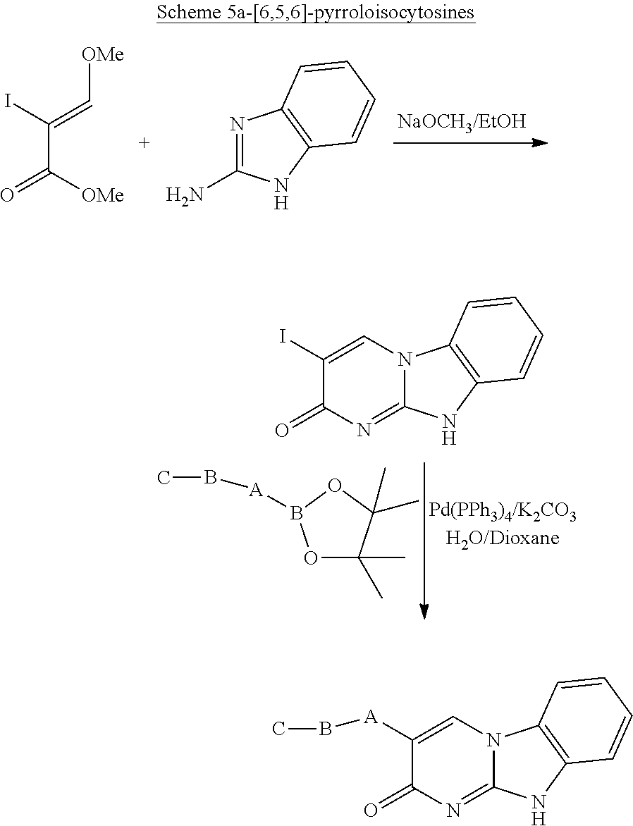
IC(=C[OMe])C([OMe])=O.N1=C(N)NC2=C1C=CC=C2.O1C(C)(C)C(C)(C)OB1[A]BC.C1(I)=CN2C(=NC1=O)NC1=C2C=CC=C1.C1([A]BC)=CN2C(=NC1=O)NC1=C2C=CC=C1
